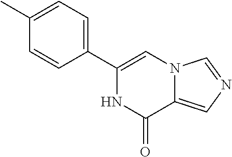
C1(C2=CN3C(=CN=C3)C(=O)N2)=CC=C(C)C=C1
